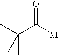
C(C)(C([M])=O)(C)C
